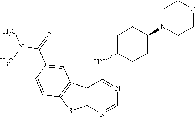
C12=C(N=CN=C1NC1CCC(N3CCOCC3)CC1)SC1=C2C=C(C(N(C)C)=O)C=C1
